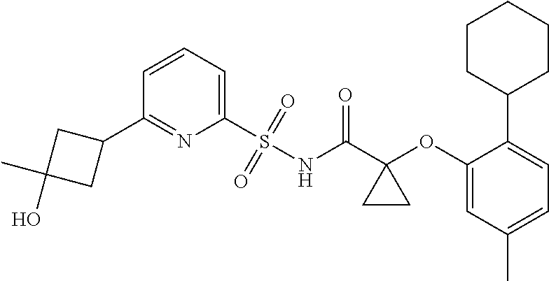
C1(C2CC(C)(O)C2)=NC(S(=O)(=O)NC(C2(OC3=CC(C)=CC=C3C3CCCCC3)CC2)=O)=CC=C1
